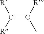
C(=C([R])[R])([R])C
